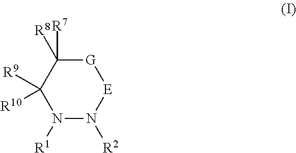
[G]1C([R8])([R7])C([R9])([R10])N([R1])N([R2])[E]1
